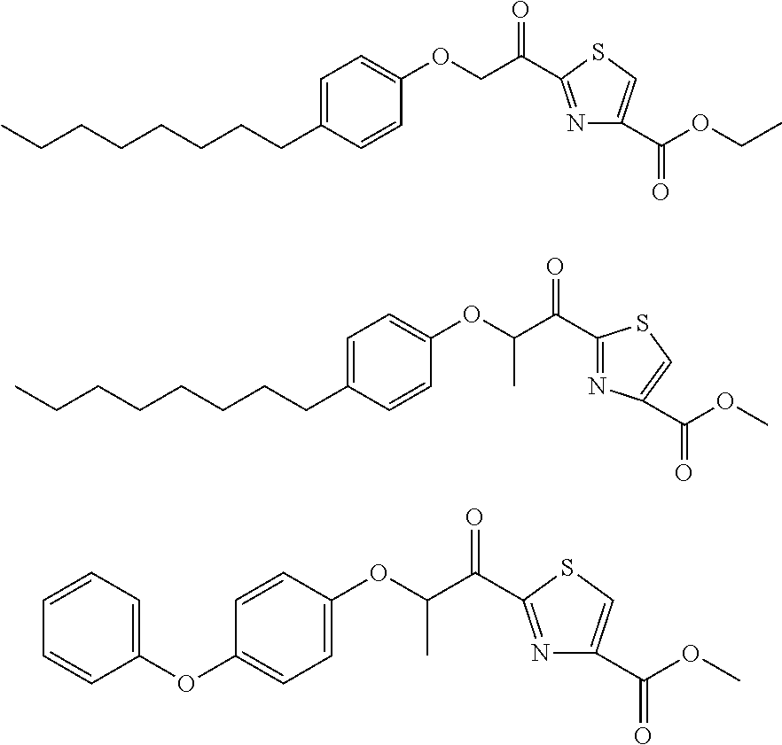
C(CCCCCCC1=CC=C(OCC(C2=NC(C(OCC)=O)=CS2)=O)C=C1)C.O(C(C(C1=NC(C(OC)=O)=CS1)=O)C)C1=CC=C(OC2=CC=CC=C2)C=C1.C(CCCCCCC1=CC=C(OC(C(=O)C2=NC(C(OC)=O)=CS2)C)C=C1)C
